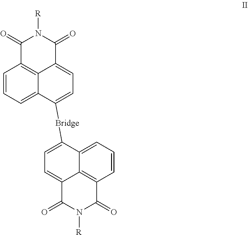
C1=CC=C2C3=C1C(=O)N([R])C(=O)C3=CC=C2[Bridge]C1=CC=C2C3=C(C=CC=C13)C(=O)N([R])C2=O
